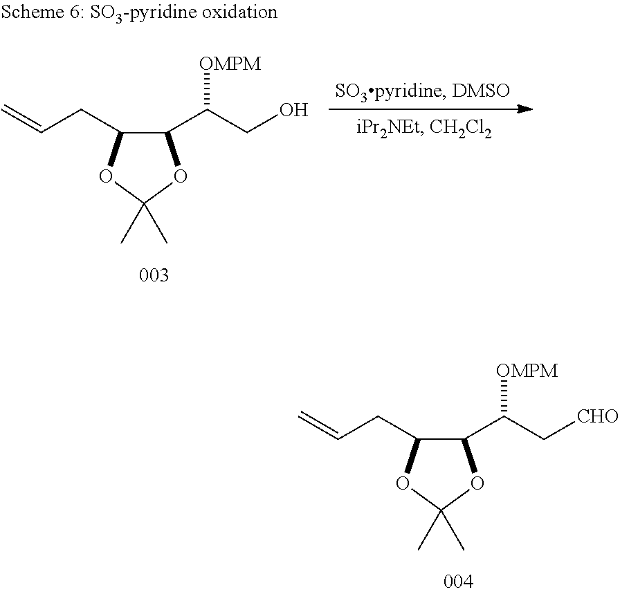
C1(C(CO)[OMPM])C(CC=C)OC(C)(C)O1.C1(C(C[CHO])[OMPM])C(CC=C)OC(C)(C)O1
